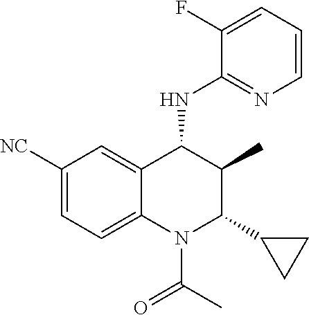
C1([NC])=CC=C2C(=C1)C(NC1=NC=CC=C1F)C(C)C(C1CC1)N2C(C)=O
